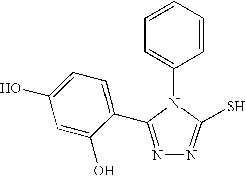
C1=CC=CC(N2C(S)=NN=C2C2=CC=C(O)C=C2O)=C1
